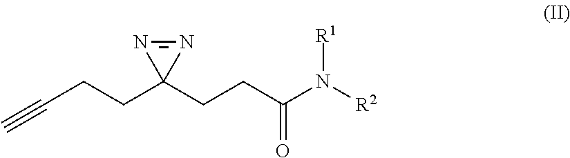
N1=NC1(CCC(=O)N([R2])[R1])CCC#C
